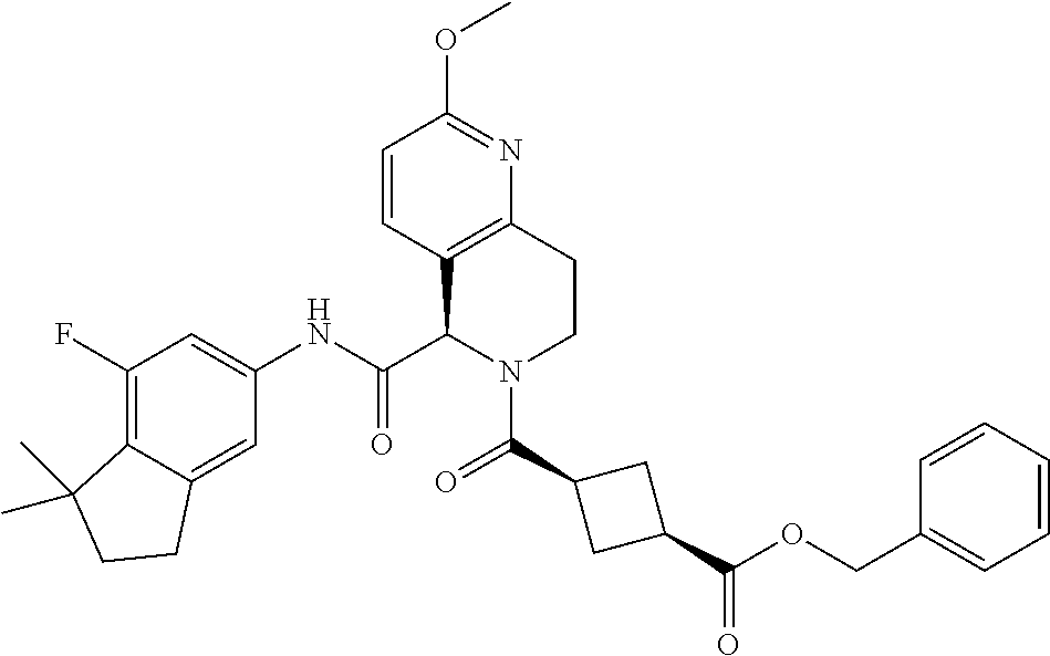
C1(F)=C2C(=CC(NC(C3N(C(=O)C4CC(C(OCC5=CC=CC=C5)=O)C4)CCC4=C3C=CC(OC)=N4)=O)=C1)CCC2(C)C
